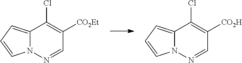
C12=CC=CN1N=CC([CO2Et])=C2Cl.C12=CC=CN1N=CC([CO2H])=C2Cl
